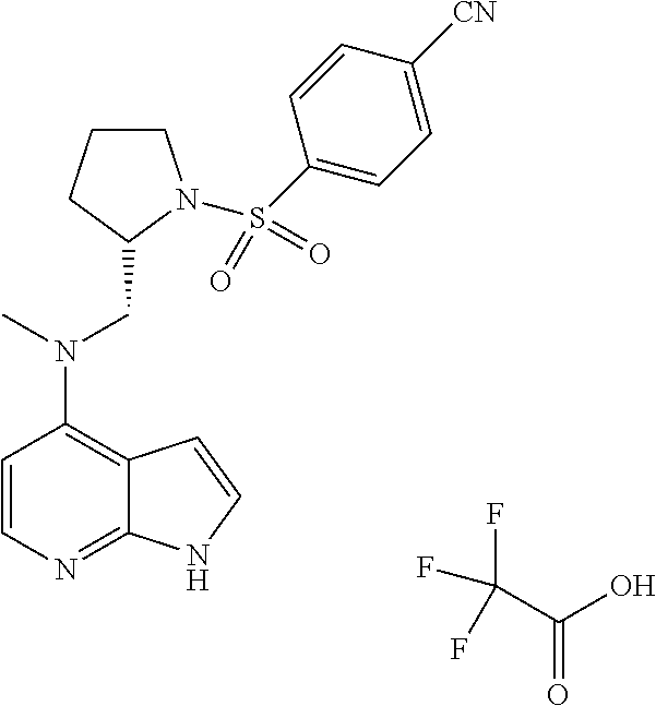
C12=C(N(C)CC3CCCN3S(C3=CC=C([CN])C=C3)(=O)=O)C=CN=C1NC=C2.C(C(O)=O)(F)(F)F
